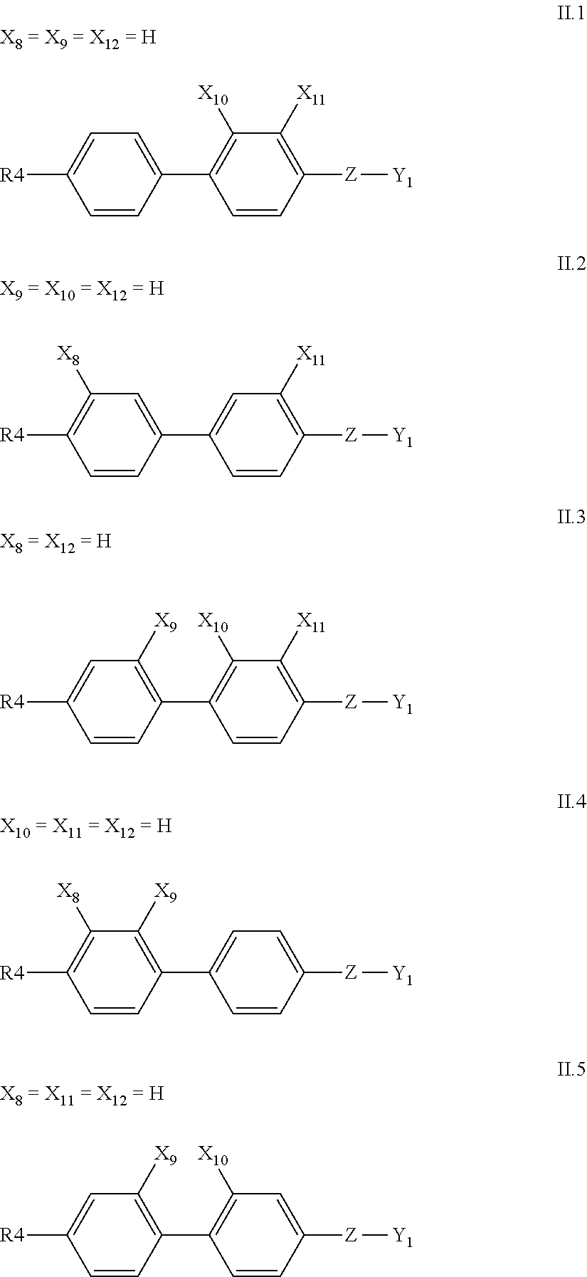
C1([Z][Y1])=C([X11])C([X10])=C(C2=CC=C([R4])C=C2)C=C1.C1([Z][Y1])=C([X11])C=C(C2=CC([X8])=C([R4])C=C2)C=C1.C1([Z][Y1])=C([X11])C([X10])=C(C2=C([X9])C=C([R4])C=C2)C=C1.C1([Z][Y1])=CC=C(C2=C([X9])C([X8])=C([R4])C=C2)C=C1.C1([Z][Y1])=CC([X10])=C(C2=C([X9])C=C([R4])C=C2)C=C1
